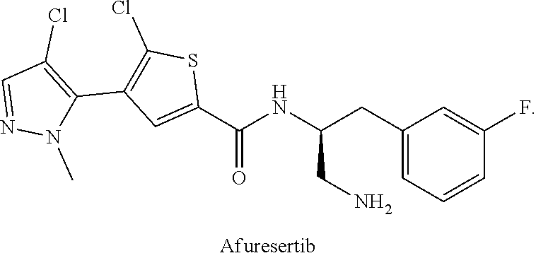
C1(C(=O)NC(CN)CC2=CC=CC(F)=C2)=CC(C2=C(Cl)C=NN2C)=C(Cl)S1
